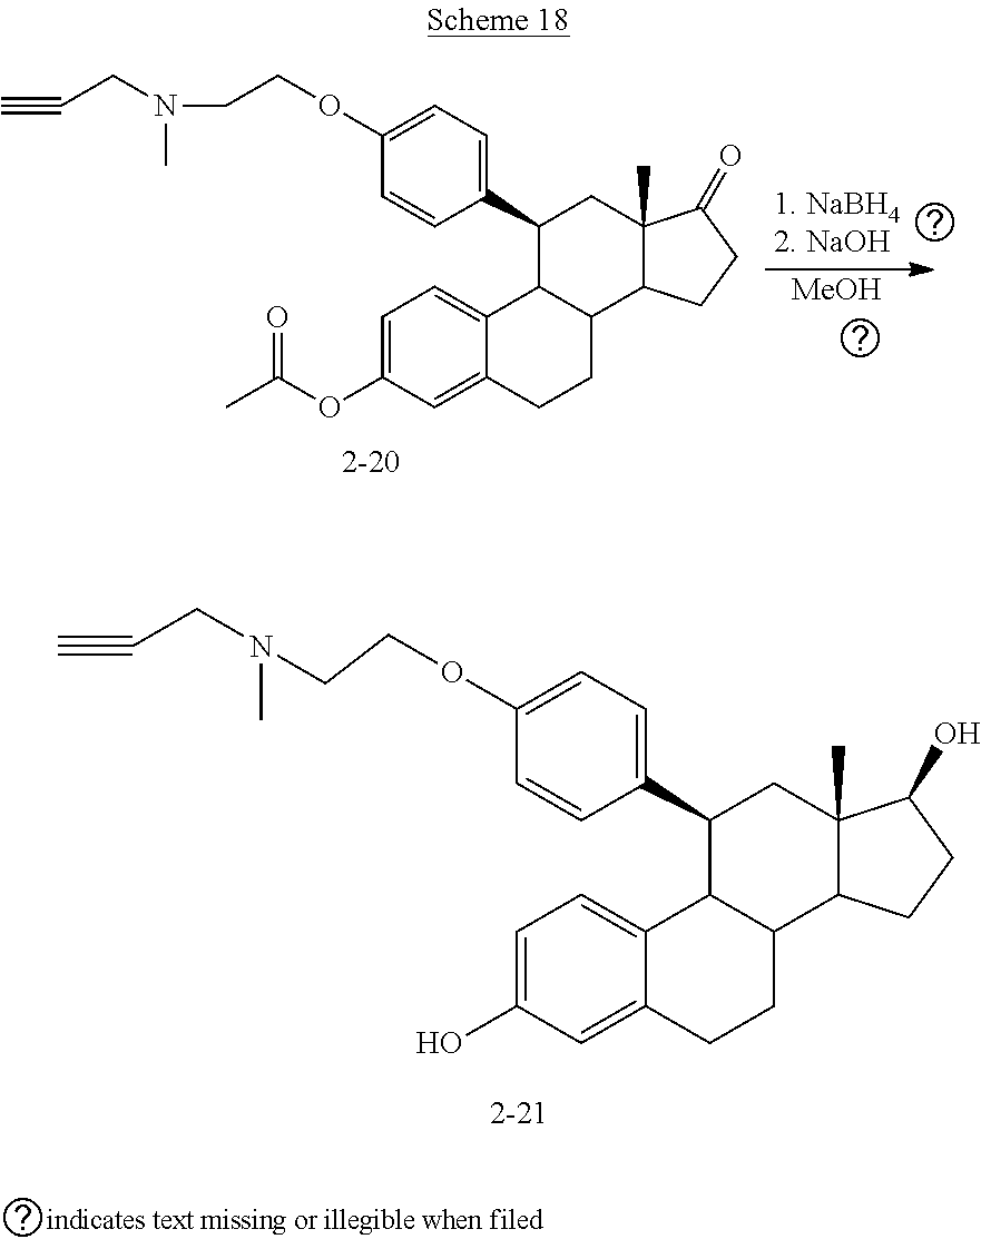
C1(C2=CC=C(OCCN(C)CC#C)C=C2)C2C(C3C(C)(C1)C(O)CC3)CCC1=CC(O)=CC=C21.C1(C2=CC=C(OCCN(C)CC#C)C=C2)C2C(C3C(C)(C1)C(=O)CC3)CCC1=CC(OC(C)=O)=CC=C21.[MeOH]
